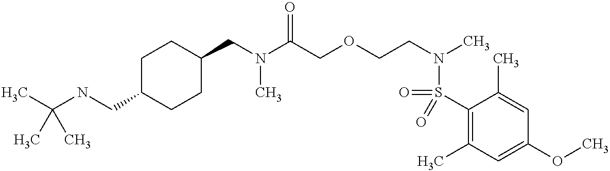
N(C(COCCN(C)S(=O)(C1=C(C)C=C(OC)C=C1C)=O)=O)(C)CC1CCC(CNC(C)(C)C)CC1
